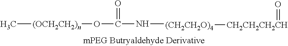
[(OCH2CH2)n](C)OC(N[(CH2CH2O)4][CH2CH2CH2CH]=O)=O
